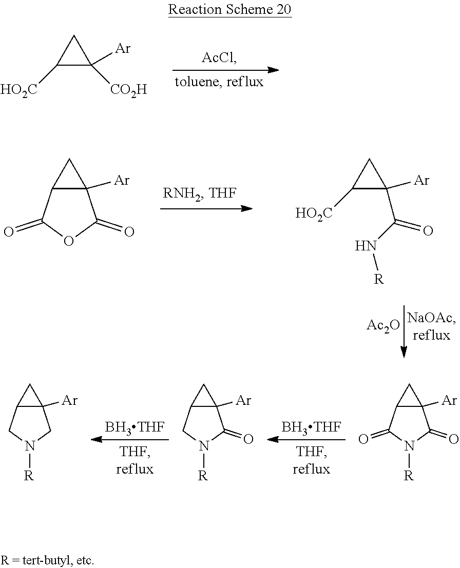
C1C([HO2C])C1([CO2H])[Ar].[BH3THF].[BH3THF].C1C2C1([Ar])C(=O)N([R])C2=O.C1C2C1([Ar])C(=O)N([R])C2.C1C2C1([Ar])CN([R])C2.[Ac2O].C1C2C1([Ar])C(=O)OC2=O.C1C([HO2C])C1([Ar])C(N[R])=O
